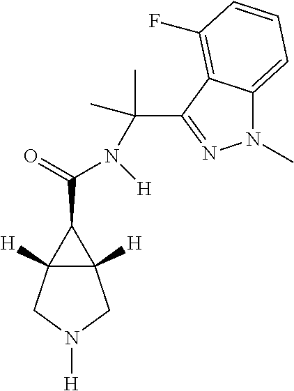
C12([H])C([H])(CN([H])C1)C2C(=O)N(C(C1=NN(C)C2=CC=CC(F)=C12)(C)C)[H]
